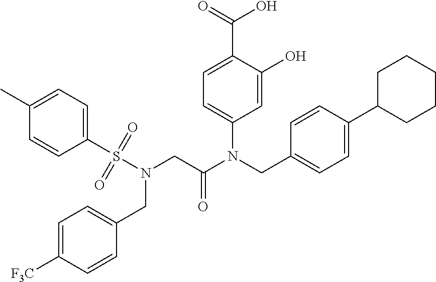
C1=C(O)C(C(=O)O)=CC=C1N(CC1=CC=C(C2CCCCC2)C=C1)C(CN(S(C1=CC=C(C)C=C1)(=O)=O)CC1=CC=C([F3C])C=C1)=O
